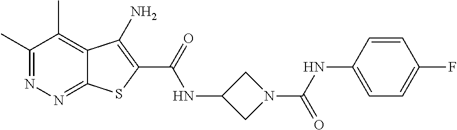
C1(C)=NN=C2C(=C1C)C(N)=C(C(=O)NC1CN(C(NC3=CC=C(F)C=C3)=O)C1)S2
